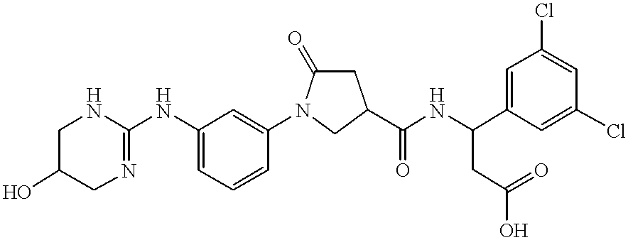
C1(NC2=CC=CC(N3C(=O)CC(C(NC(CC(=O)O)C4=CC(Cl)=CC(Cl)=C4)=O)C3)=C2)=NCC(O)CN1
